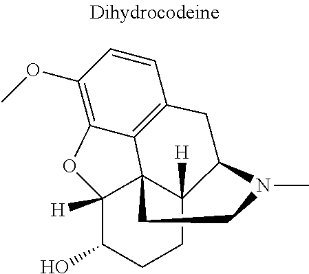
C1(OC)=C2C3=C(C=C1)CC1C4([H])C3(C([H])(O2)C(O)CC4)CCN1C
